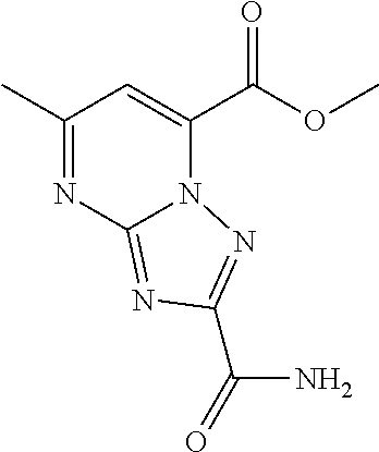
C1(C)=NC2=NC(C(N)=O)=NN2C(C(OC)=O)=C1
